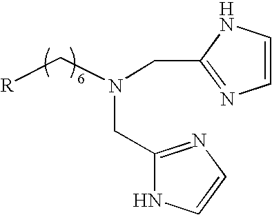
[R]CN(CC1=NC=CN1)CC1=NC=CN1
